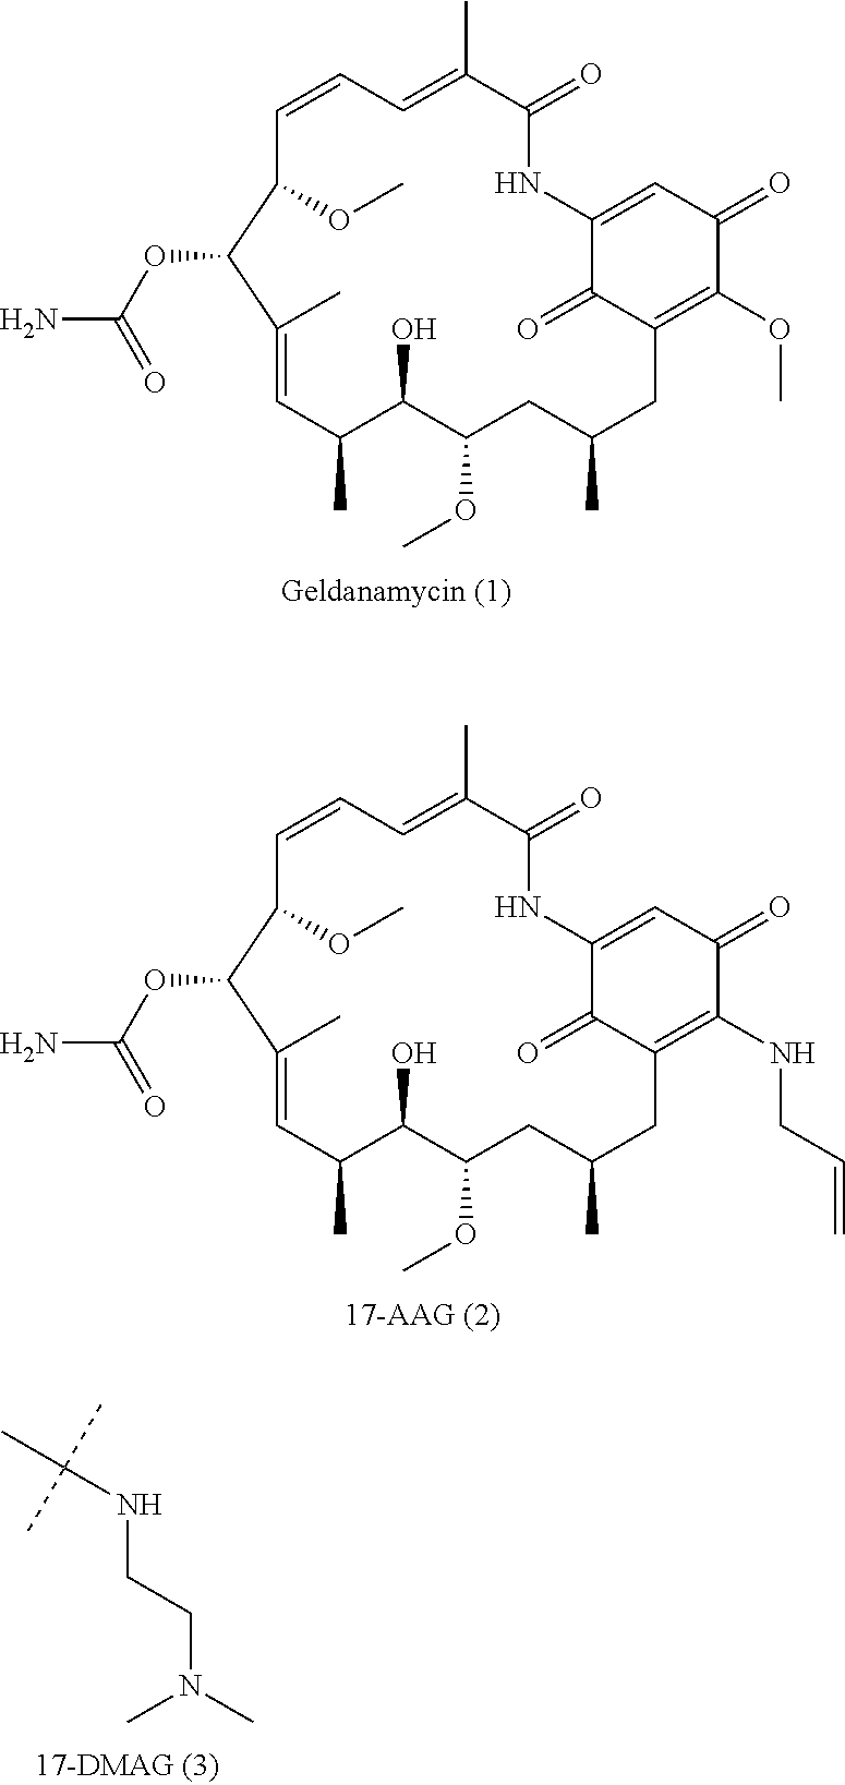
C1(C)=CC(C)C(O)C(OC)CC(C)CC2=C(NCC=C)C(=O)C=C(NC(=O)C(C)=CC=CC(OC)C1OC(N)=O)C2=O.C1(C)=CC(C)C(O)C(OC)CC(C)CC2=C(OC)C(=O)C=C(NC(=O)C(C)=CC=CC(OC)C1OC(N)=O)C2=O.CC(NCCN(C)C)(C)C
